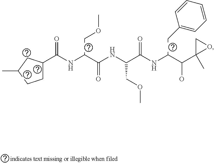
C1C(C(NC(C(NC(C(NC(C(C2(C)CO2)O)CC2=CC=CC=C2)=O)COC)=O)COC)=O)CC(C)C1
